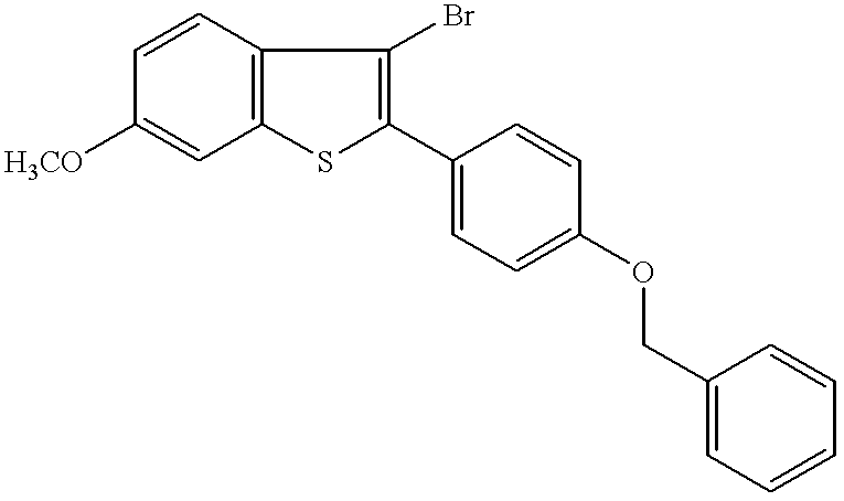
C1=CC2=C(C=C1[H3CO])SC(C1=CC=C(OCC3=CC=CC=C3)C=C1)=C2Br
